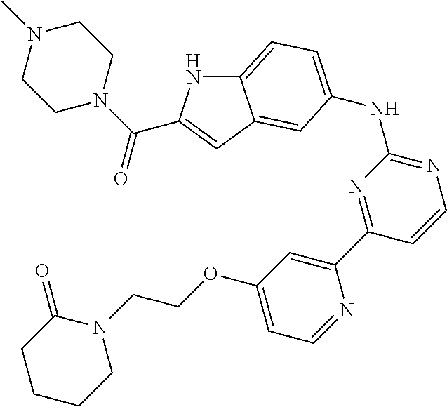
C12=CC=C(NC3=NC=CC(C4=CC(OCCN5C(=O)CCCC5)=CC=N4)=N3)C=C1C=C(C(N1CCN(C)CC1)=O)N2
